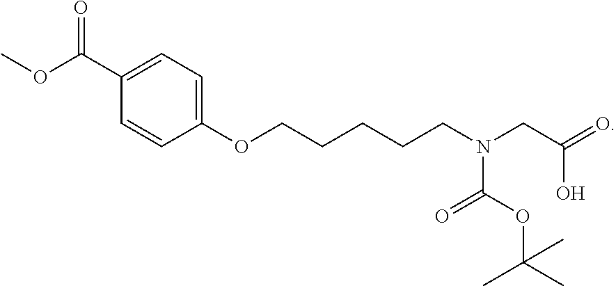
C1(C(OC)=O)=CC=C(OCCCCCN(CC(=O)O)C(=O)OC(C)(C)C)C=C1
